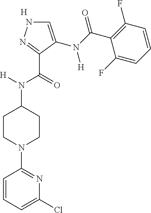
C1=C(N(C(C2=C(F)C=CC=C2F)=O)[H])C(C(=O)N([H])C2CCN(C3=NC(Cl)=CC=C3)CC2)=NN1.[H]
